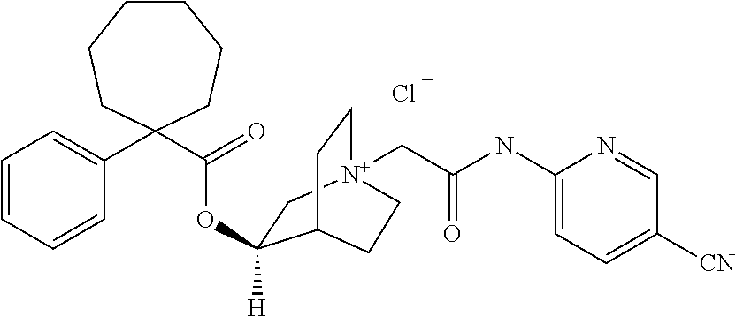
C1=CC=CC(C2(C(OC3([H])C[N+]4(CC(NC5=CC=C([CN])C=N5)=O)CCC3CC4)=O)CCCCCC2)=C1.[Cl-]
